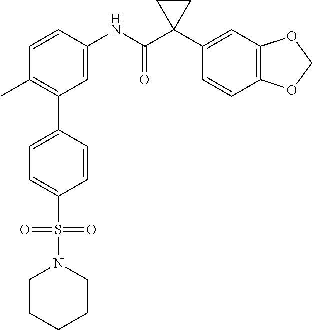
C1=C(NC(C2(C3=CC4=C(C=C3)OCO4)CC2)=O)C=CC(C)=C1C1=CC=C(S(=O)(=O)N2CCCCC2)C=C1
